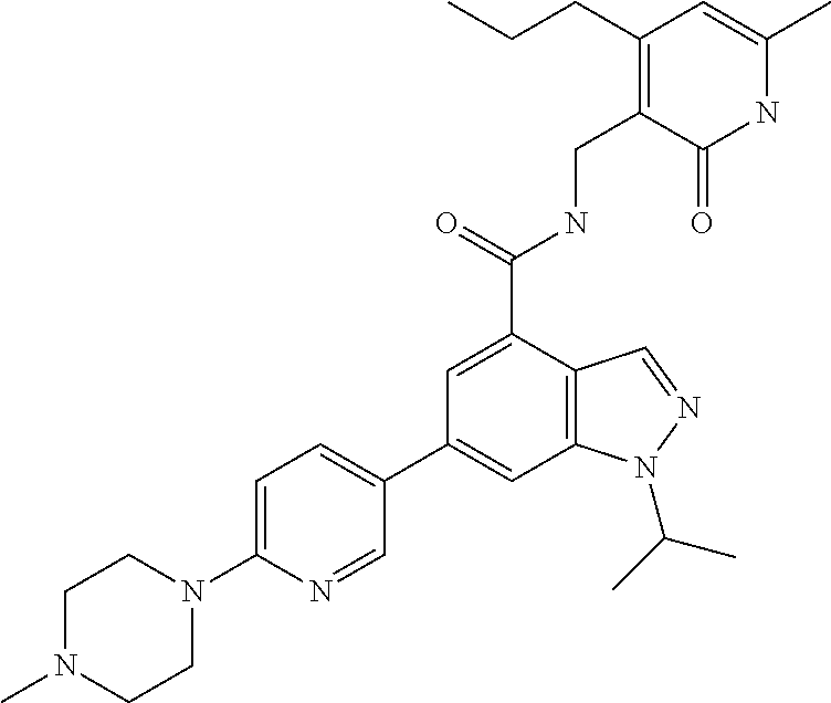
C1N(C)CCN(C2=CC=C(C3=CC4=C(C(C(=O)NCC5=C(CCC)C=C(C)NC5=O)=C3)C=NN4C(C)C)C=N2)C1
